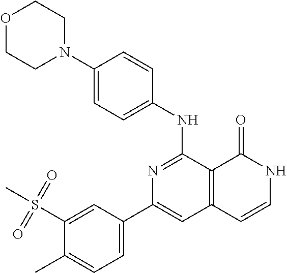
C1(NC2=CC=C(N3CCOCC3)C=C2)=NC(C2=CC=C(C)C(S(C)(=O)=O)=C2)=CC2=C1C(=O)NC=C2
